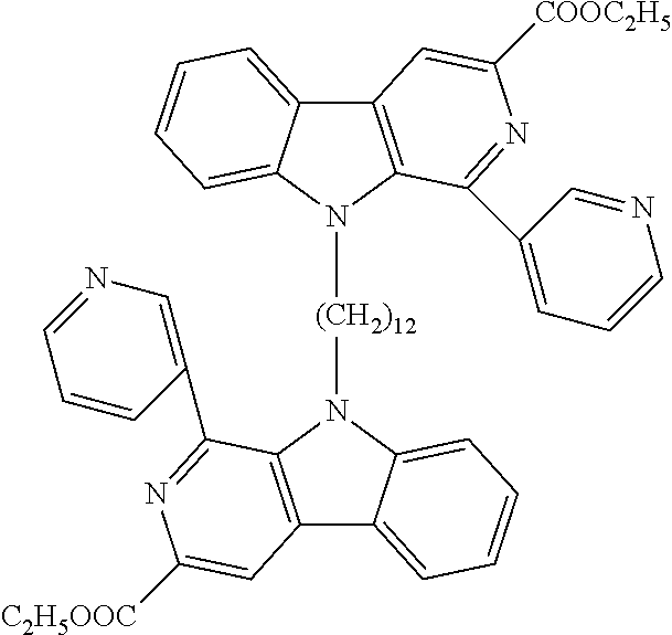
C12=C(N([(CH2)12]N3C4=C(C5=CC=CC=C35)C=C([C2H5OOC])N=C4C3=CN=CC=C3)C3=CC=CC=C13)C(C1=CC=CN=C1)=NC([COOC2H5])=C2
